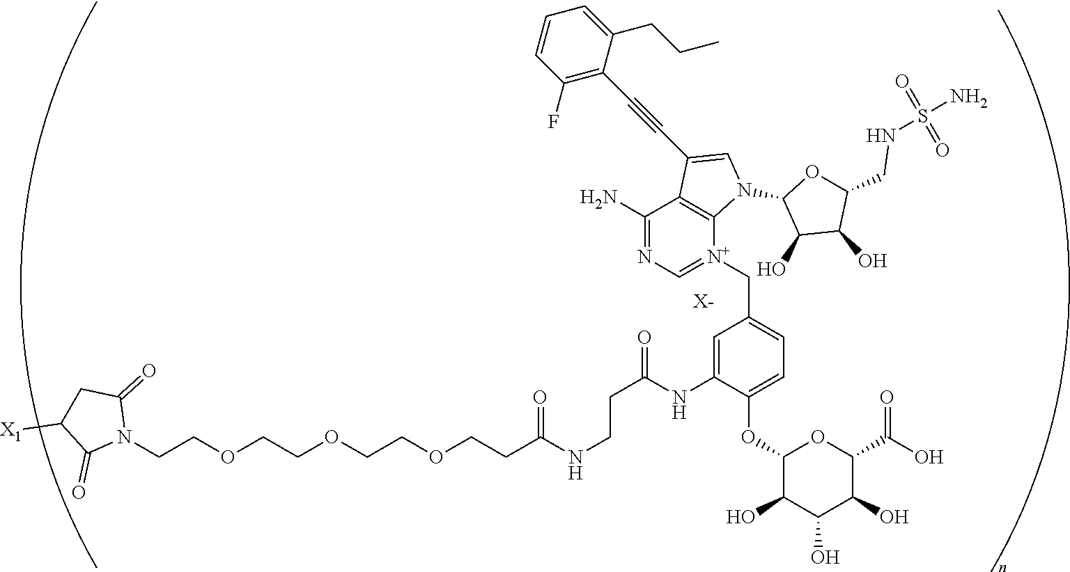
[X-].C(COCCOCCOCCC(NCCC(NC1=CC(C[N+]2=CN=C(N)C3=C2N(C2C(O)C(O)C(CNS(N)(=O)=O)O2)C=C3C#CC2=C(F)C=CC=C2CCC)=CC=C1OC1C(O)C(O)C(O)C(C(=O)O)O1)=O)=O)N1C(=O)CC([X1])C1=O
